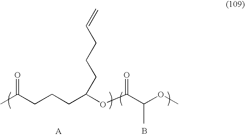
CC(CCCC(OC(C(OC)C)=O)CCCC=C)=O.B
